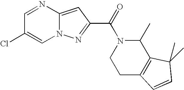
C1=NC2=CC(C(=O)N3C(C)C4=C(CC3)C=CC4(C)C)=NN2C=C1Cl
